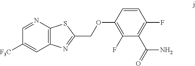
C1=NC2=C(C=C1[F3C])N=C(COC1=C(F)C(C(=O)N)=C(F)C=C1)S2
